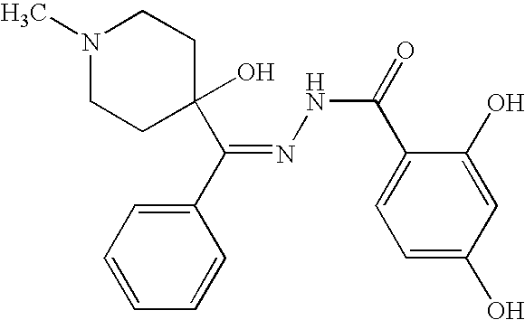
N1(C)CCC(O)(C(C2=CC=CC=C2)=NNC(=O)C2=CC=C(O)C=C2O)CC1
